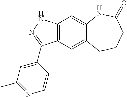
C12=C(C=C3C(=C1)NC(=O)CCC3)C(C1=CC(C)=NC=C1)=NN2
